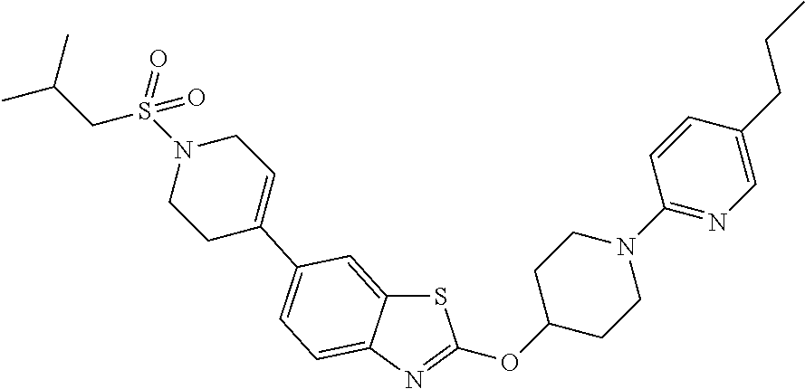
C1=C(C2=CC=C3C(=C2)SC(OC2CCN(C4=NC=C(CCC)C=C4)CC2)=N3)CCN(S(CC(C)C)(=O)=O)C1
